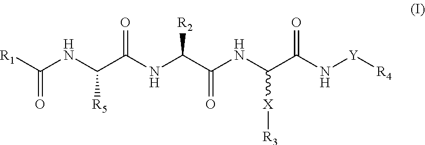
C(NC(C(NC(C(NC(C(N[Y][R4])=O)[X][R3])=O)[R2])=O)[R5])([R1])=O
